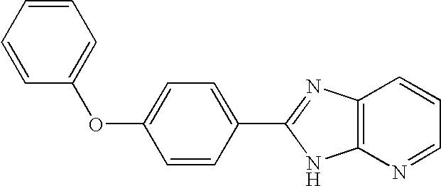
C1(OC2=CC=CC=C2)=CC=C(C2=NC3=C(N=CC=C3)N2)C=C1
